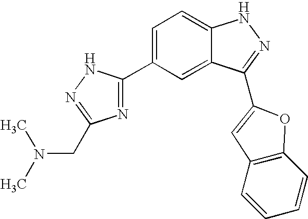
C1=C(C2=NC(CN(C)C)=NN2)C=C2C(=C1)NN=C2C1=CC2=C(C=CC=C2)O1
